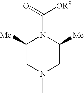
C1([Me])CN(C)CC([Me])N1C([OR9])=O
